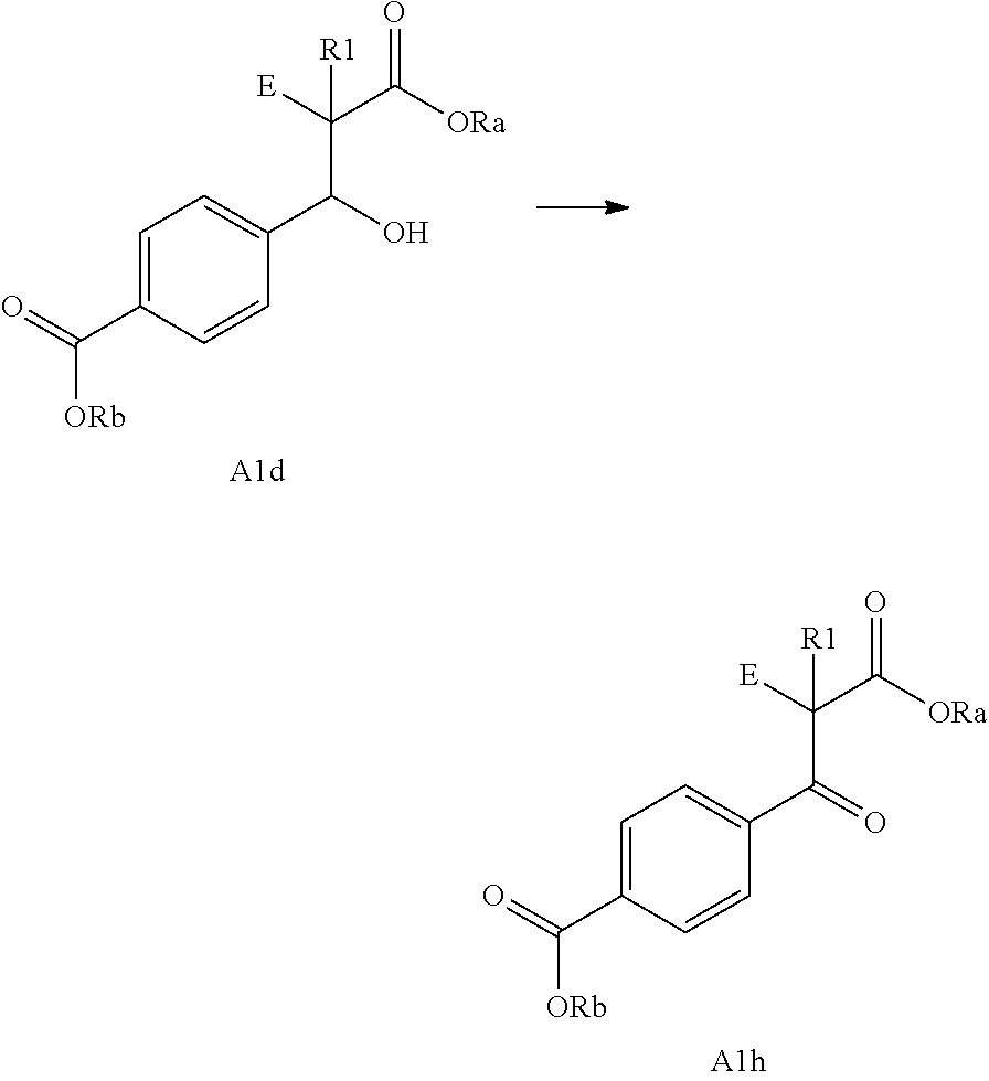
C([ORb])(=O)C1=CC=C(C(=O)C(C([ORa])=O)([E])[R1])C=C1.C([ORb])(=O)C1=CC=C(C(O)C(C([ORa])=O)([E])[R1])C=C1
